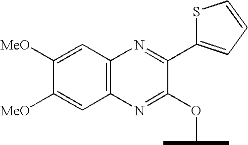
C12=C(N=C(C3=CC=CS3)C(OC(C)C)=N1)C=C([MeO])C([MeO])=C2
